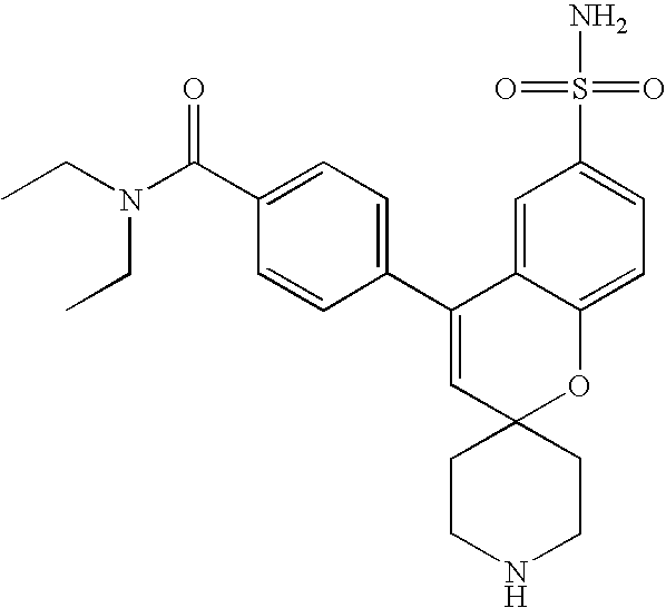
CCN(C(C1=CC=C(C2=CC3(OC4=CC=C(S(=O)(=O)N)C=C24)CCNCC3)C=C1)=O)CC
